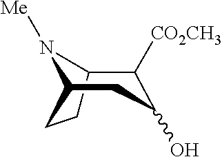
C1([CO2CH3])C(O)CC2CCC1N2[Me]
